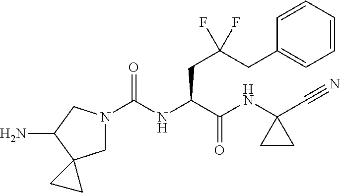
N1(C(NC(C(NC2(C#N)CC2)=O)CC(CC2=CC=CC=C2)(F)F)=O)CC2(C(N)C1)CC2
